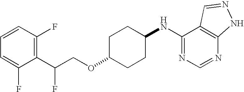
C1(C(COC2CCC(NC3=NC=NC4=C3C=NN4)CC2)F)=C(F)C=CC=C1F
